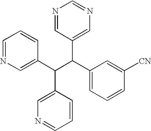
C1=NC=C(C(C(C2=CC=CC([CN])=C2)C2=CN=CN=C2)C2=CN=CC=C2)C=C1
